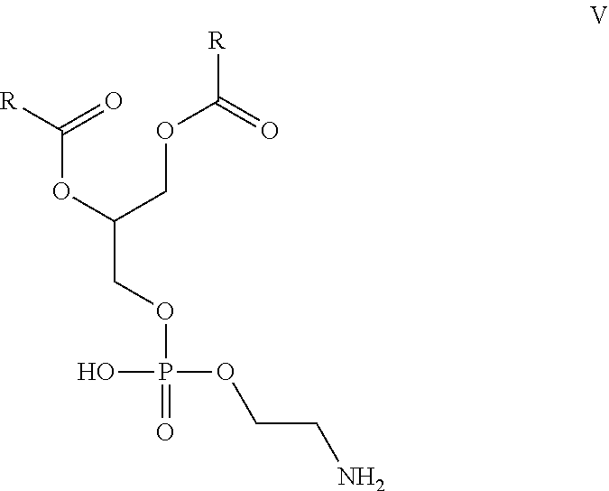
C(OC(COP(=O)(OCCN)O)COC([R])=O)([R])=O
